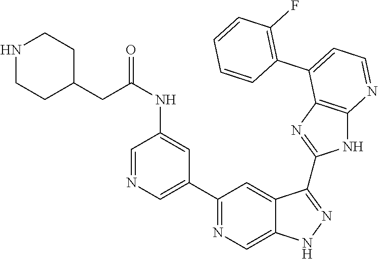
C1(C2=NC=C3C(=C2)C(C2=NC4=C(N2)N=CC=C4C2=C(F)C=CC=C2)=NN3)=CN=CC(NC(CC2CCNCC2)=O)=C1
